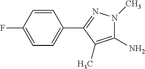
C1=CC(F)=CC=C1C1=NN(C)C(N)=C1C
